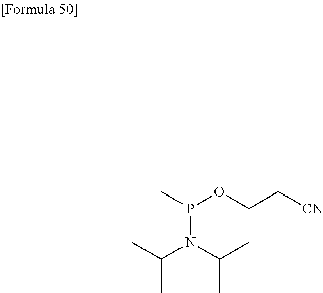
CC(N(C(C)C)P(C)OCC[CN])C
